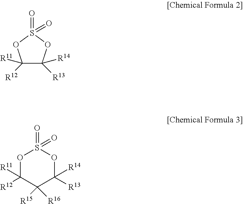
C1([R11])([R12])C([R14])([R13])OS(=O)(=O)O1.O1C([R11])([R12])C([R15])([R16])C([R14])([R13])OS1(=O)=O
